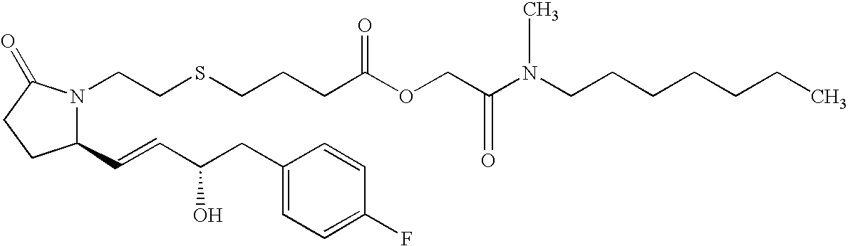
C1(C=CC(CC2=CC=C(F)C=C2)O)N(CCSCCCC(OCC(N(CCCCCCC)C)=O)=O)C(=O)CC1
